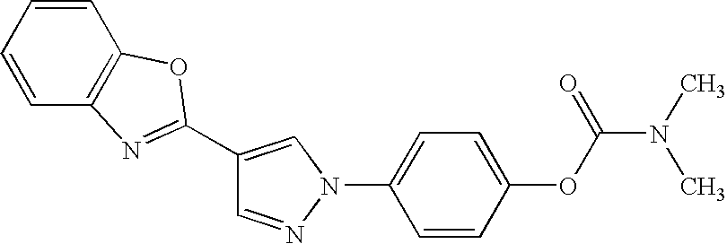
C1=NN(C2=CC=C(OC(=O)N(C)C)C=C2)C=C1C1=NC2=C(C=CC=C2)O1
